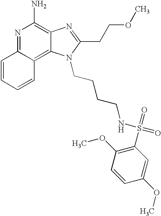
N1=C2C(=C3C(=C1N)N=C(CCOC)N3CCCCNS(=O)(=O)C1=C(OC)C=CC(OC)=C1)C=CC=C2
